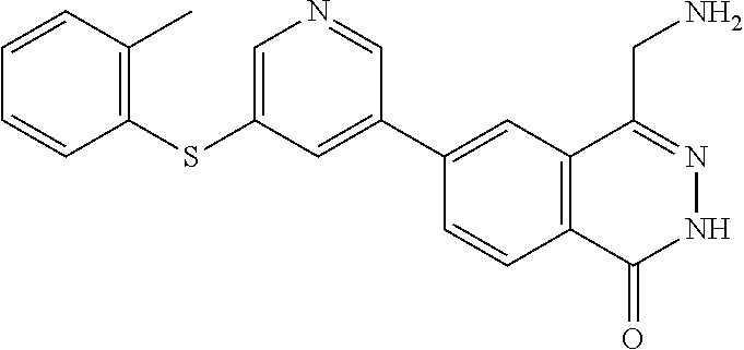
C1(C2=CC(SC3=C(C)C=CC=C3)=CN=C2)=CC2=C(C=C1)C(=O)NN=C2CN
